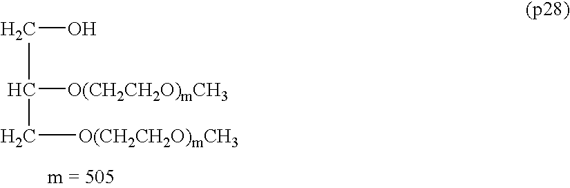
C(O)C([O(CH2CH2O)mCH3])C[O(CH2CH2O)mCH3]
